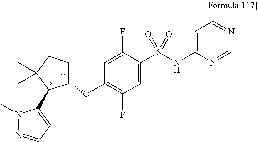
C1(OC2=C(F)C=C(S(NC3=CC=NC=N3)(=O)=O)C(F)=C2)CCC(C)(C)C1C1=CC=NN1C
